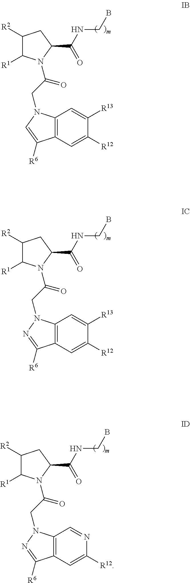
C1([R2])C([R1])N(C(CN2C3=C(C=C([R12])C([R13])=C3)C([R6])=C2)=O)C(C(NCB)=O)C1.C1([R2])C([R1])N(C(CN2C3=C(C=C([R12])C([R13])=C3)C([R6])=N2)=O)C(C(NCB)=O)C1.C1([R2])C([R1])N(C(CN2C3=C(C=C([R12])N=C3)C([R6])=N2)=O)C(C(NCB)=O)C1
